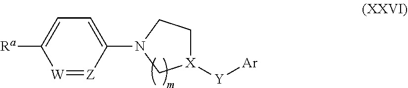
C1(N2C[X]([Y][Ar])CC2)=CC=C([Ra])[W]=[Z]1
